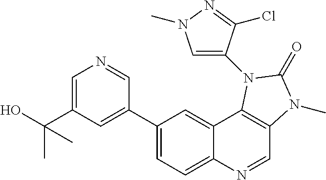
C1=C(C(C)(O)C)C=C(C2=CC=C3C(=C2)C2=C(C=N3)N(C)C(=O)N2C2=CN(C)N=C2Cl)C=N1
